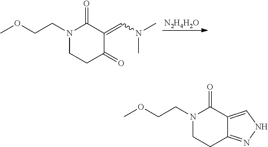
[N2H4H2O].N1(CCOC)CCC(=O)C(=CN(C)C)C1=O.N1(CCOC)CCC2=NNC=C2C1=O
